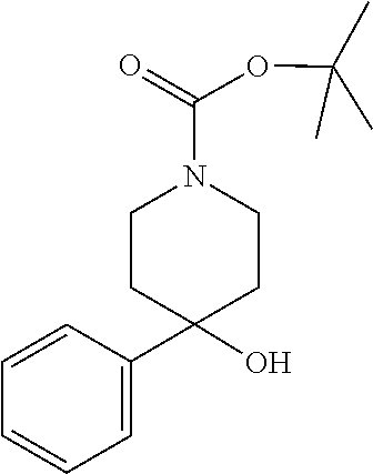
C1=CC=CC=C1C1(O)CCN(C(OC(C)(C)C)=O)CC1
